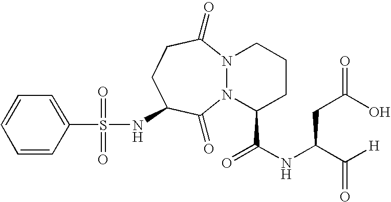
N(C1CCC(=O)N2N(C1=O)C(C(NC(C([H])=O)CC(O)=O)=O)CCC2)S(C1=CC=CC=C1)(=O)=O
